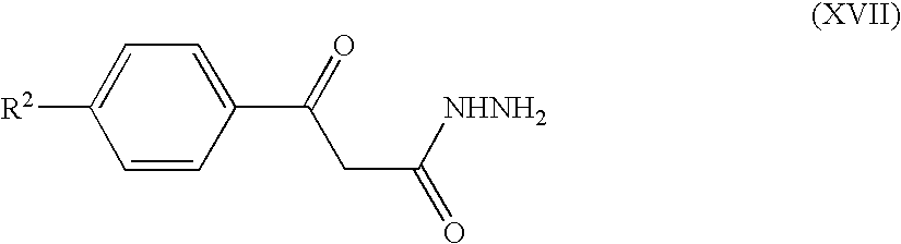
C(C(C1=CC=C([R2])C=C1)=O)C(=O)[NHNH2]
